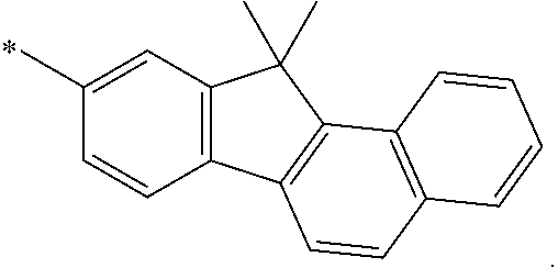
C12=C(C=C(C)C=C1)C(C)(C)C1=C2C=CC2=C1C=CC=C2
